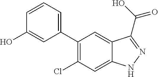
C1(C2=CC=CC(O)=C2)=C(Cl)C=C2C(=C1)C(C(O)=O)=NN2
